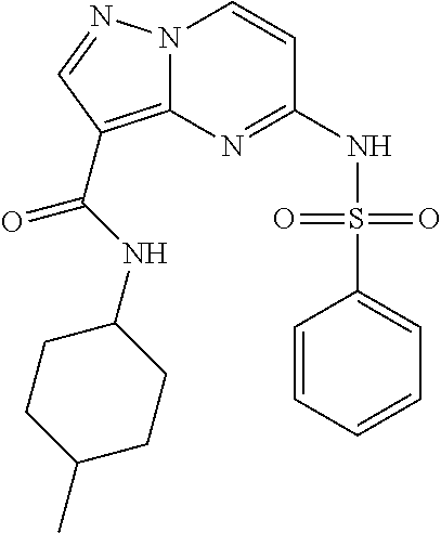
C1(NS(=O)(=O)C2=CC=CC=C2)=NC2=C(C(NC3CCC(C)CC3)=O)C=NN2C=C1
